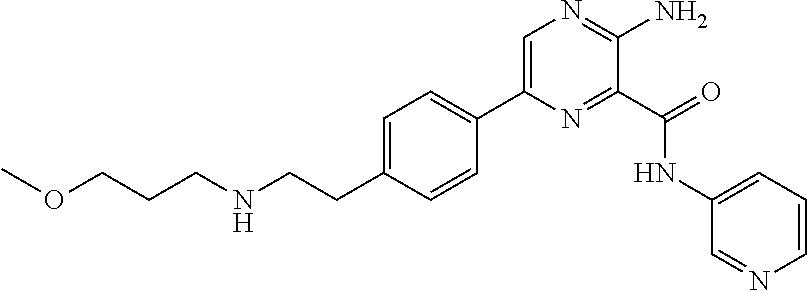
C1=C(CCNCCCOC)C=CC(C2=CN=C(N)C(C(=O)NC3=CC=CN=C3)=N2)=C1
